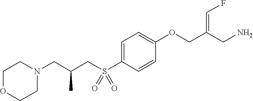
C1=C(S(CC(CN2CCOCC2)C)(=O)=O)C=CC(OCC(CN)=CF)=C1
